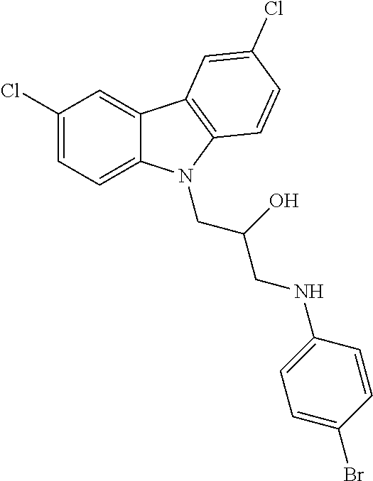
C1(Cl)=CC=C2C(=C1)C1=C(C=CC(Cl)=C1)N2CC(O)CNC1=CC=C(Br)C=C1
